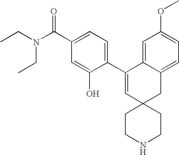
CCN(C(C1=CC=C(C2=CC3(CC4=CC=C(OC)C=C24)CCNCC3)C(O)=C1)=O)CC
